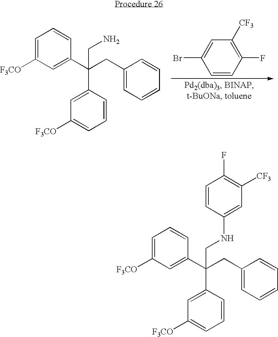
C1=C([F3CO])C=C(C(CC2=CC=CC=C2)(C2=CC([F3CO])=CC=C2)CN)C=C1.C1=CC(F)=C([CF3])C=C1Br.C1=C([F3CO])C=C(C(CC2=CC=CC=C2)(C2=CC([F3CO])=CC=C2)CNC2=CC([CF3])=C(F)C=C2)C=C1
